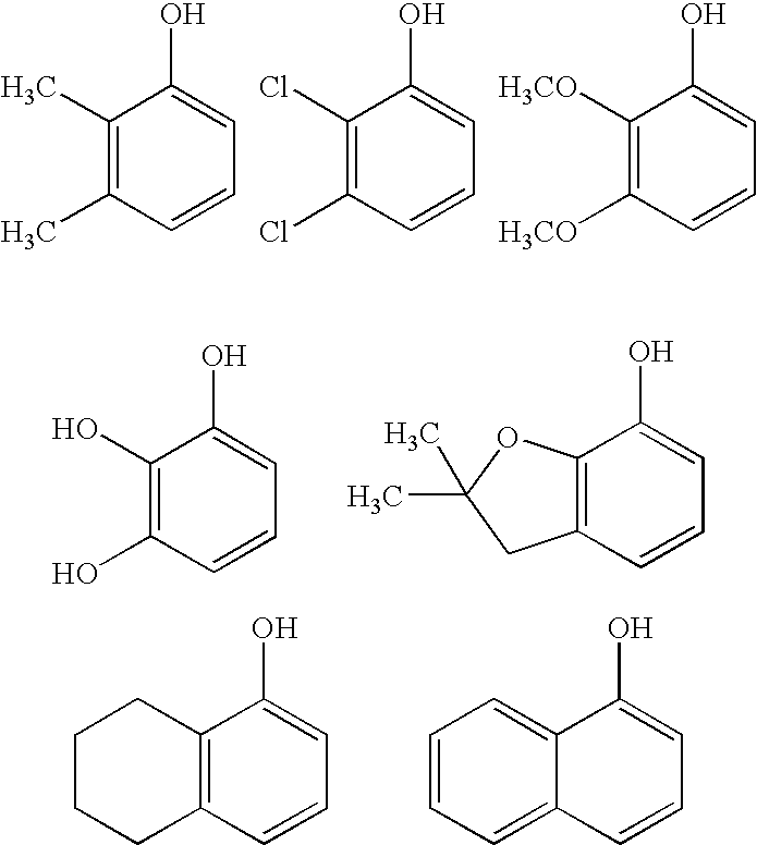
C1(C)=C(C)C=CC=C1O.C1(Cl)=C(Cl)C=CC=C1O.C1([H3CO])=C([H3CO])C=CC=C1O.C1(O)=C(O)C=CC=C1O.C12=C(C=CC=C1O)CC(C)(C)O2.C1CCC2=C(C1)C(O)=CC=C2.C1=CC=C2C(=C1)C(O)=CC=C2
